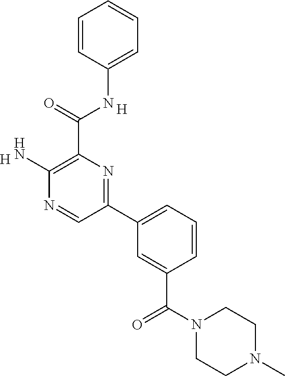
C1=C(NC(C2=C(N)N=CC(C3=CC=CC(C(N4CCN(C)CC4)=O)=C3)=N2)=O)C=CC=C1.[H].[H]
